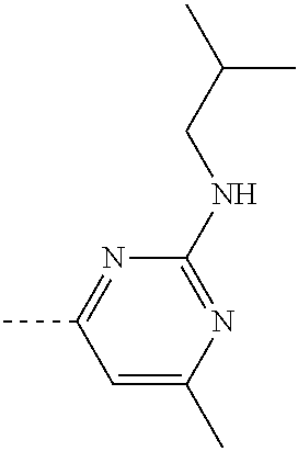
N1=C(C)C=C(C)N=C1NCC(C)C
